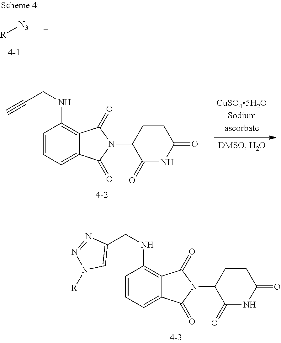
C1=CC=C2C(=C1NCC#C)C(=O)N(C1C(=O)NC(=O)CC1)C2=O.C1=CC=C2C(=C1NCC1=CN([R])N=N1)C(=O)N(C1C(=O)NC(=O)CC1)C2=O.[R][N3]
